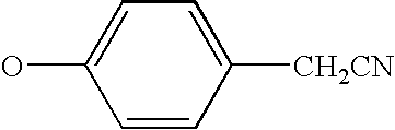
C1=CC([CH2CN])=CC=C1O
